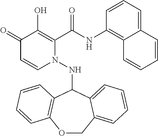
C1(=O)C=CN(NC2C3=C(OCC4=CC=CC=C24)C=CC=C3)C(C(NC2=C3C(=CC=C2)C=CC=C3)=O)=C1O
